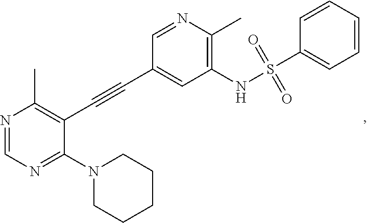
N1=CN=C(N2CCCCC2)C(C#CC2=CC(NS(=O)(=O)C3=CC=CC=C3)=C(C)N=C2)=C1C
